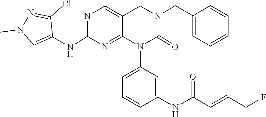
C1=CC(NC(C=CCF)=O)=CC(N2C(=O)N(CC3=CC=CC=C3)CC3=CN=C(NC4=CN(C)N=C4Cl)N=C23)=C1
